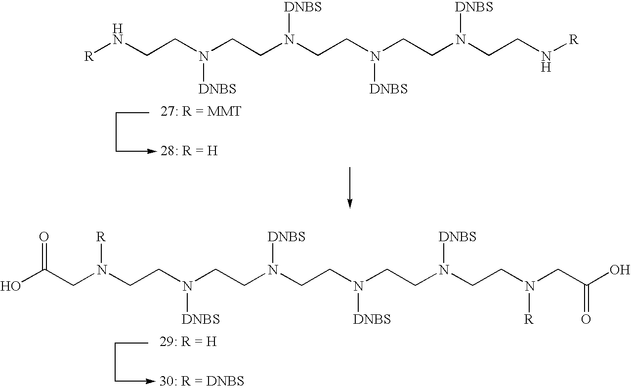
C(N(CCN(CCN(CCN(CCN(CCN(CC(O)=O)[R])[DNBS])[DNBS])[DNBS])[DNBS])[R])C(O)=O.[R]NCCN(CCN(CCN(CCN(CCN[R])[DNBS])[DNBS])[DNBS])[DNBS]
